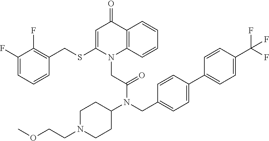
C1(F)=CC=CC(CSC2=CC(=O)C3=C(C=CC=C3)N2CC(N(CC2=CC=C(C3=CC=C(C(F)(F)F)C=C3)C=C2)C2CCN(CCOC)CC2)=O)=C1F
